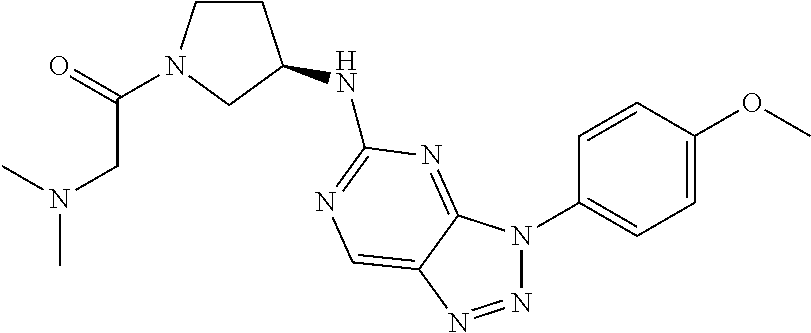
N(C1=NC=C2C(=N1)N(C1=CC=C(OC)C=C1)N=N2)C1CCN(C(=O)CN(C)C)C1
